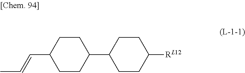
C1CC(C2CCC([RL12])CC2)CCC1C=CC
